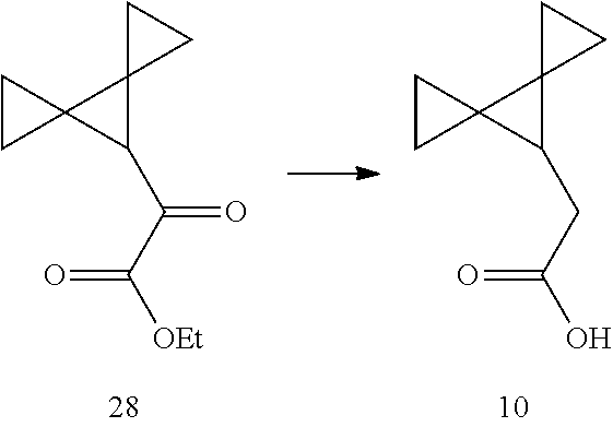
C(C(O)=O)C1C2(C13CC3)CC2.C(C([OEt])=O)(C1C2(C13CC3)CC2)=O
